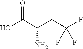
C(C(F)(F)F)C(C(O)=O)N
